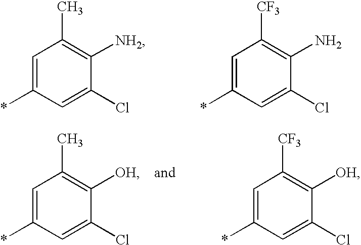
C1=C(*)C=C(Cl)C([NH2])=C1C.C1=C(*)C=C(Cl)C(N)=C1[CF3].C1=C(*)C=C(Cl)C([OH])=C1C.C1=C(*)C=C(Cl)C([OH])=C1[CF3]
